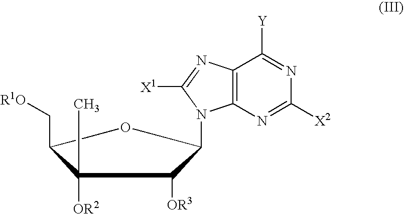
C1([OR2])(C)C(C[R1O])OC(N2C3=C(N=C2[X1])C([Y])=NC([X2])=N3)C1[OR3]
